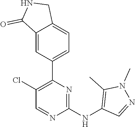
C1(Cl)=C(C2=CC=C3C(=C2)C(=O)NC3)N=C(NC2=C(C)N(C)N=C2)N=C1
